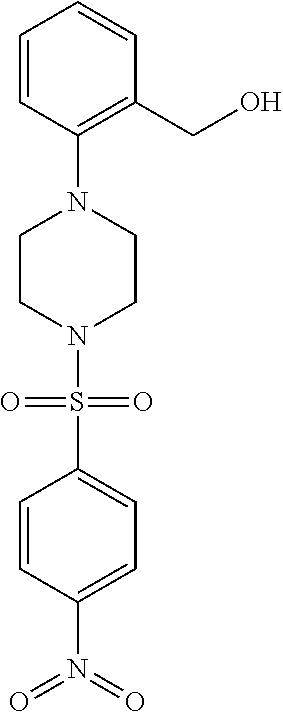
C1=CC(N2CCN(S(C3=CC=C(N(=O)=O)C=C3)(=O)=O)CC2)=C(CO)C=C1
